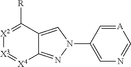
[X2]1=C([R])C2=CN(C3=CN=C[A]=C3)N=C2[X4]=[X3]1
